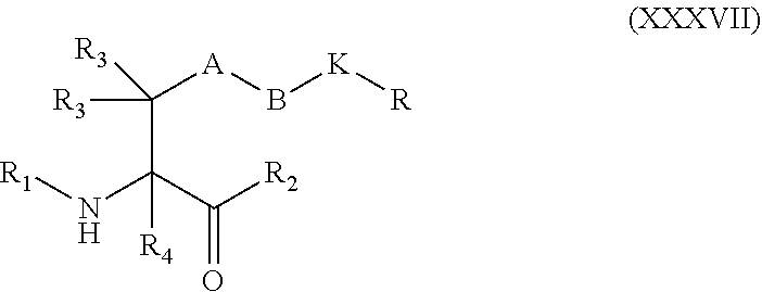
C(C(C([R2])=O)(N[R1])[R4])([R3])([A]B[K][R])[R3]
